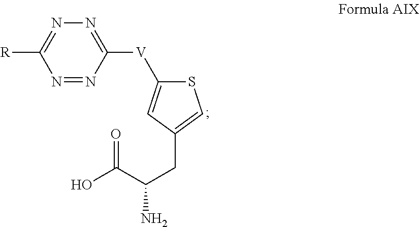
S1C([V]C2=NN=C([R])N=N2)=CC(CC(C(=O)O)N)=C1
